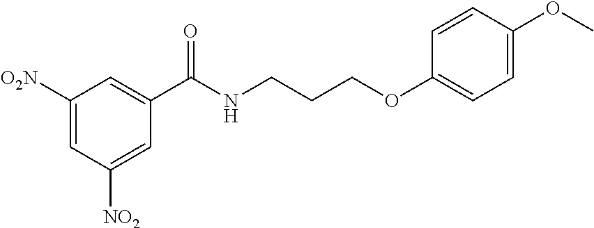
C1([O2N])=CC([NO2])=CC(C(NCCCOC2=CC=C(OC)C=C2)=O)=C1
